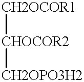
[CH2OCOR1][CHOCOR2][CH2OPO3H2]
